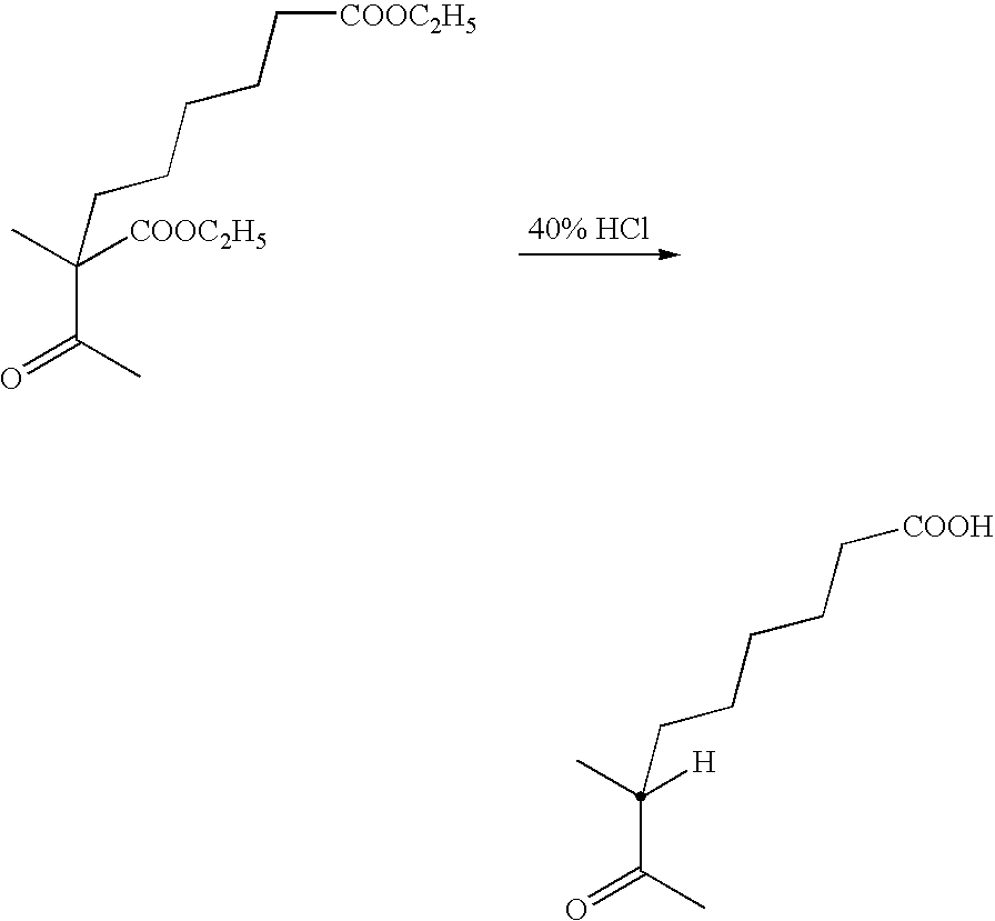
C(C(C)=O)(C)([COOC2H5])CCCCC[COOC2H5].C(C)(=O)C(C)([H])CCCCC[COOH]
